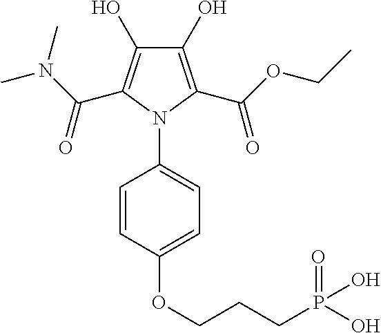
C1(O)=C(C(OCC)=O)N(C2=CC=C(OCCCP(=O)(O)O)C=C2)C(C(N(C)C)=O)=C1O
